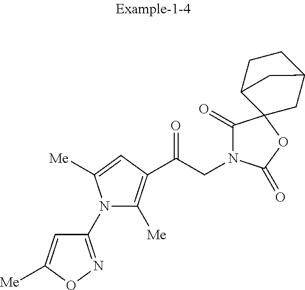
C1(N2C([Me])=C(C(CN3C(=O)C4(OC3=O)CC3CCC4C3)=O)C=C2[Me])=NOC([Me])=C1
